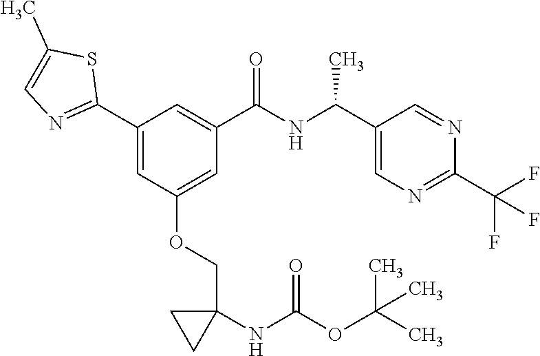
C1(C2=NC=C(C)S2)=CC(OCC2(NC(OC(C)(C)C)=O)CC2)=CC(C(NC(C2=CN=C(C(F)(F)F)N=C2)C)=O)=C1
